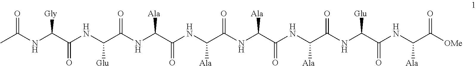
CC(NC(C(NC([Glu])C(NC(C(NC([Ala])C(NC(C(NC([Ala])C(NC(C(NC([Ala])C([OMe])=O)=O)[Glu])=O)=O)[Ala])=O)=O)[Ala])=O)=O)[Gly])=O
